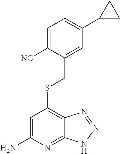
C1=C([NC])C(CSC2=C3C(=NC(N)=C2)NN=N3)=CC(C2CC2)=C1
